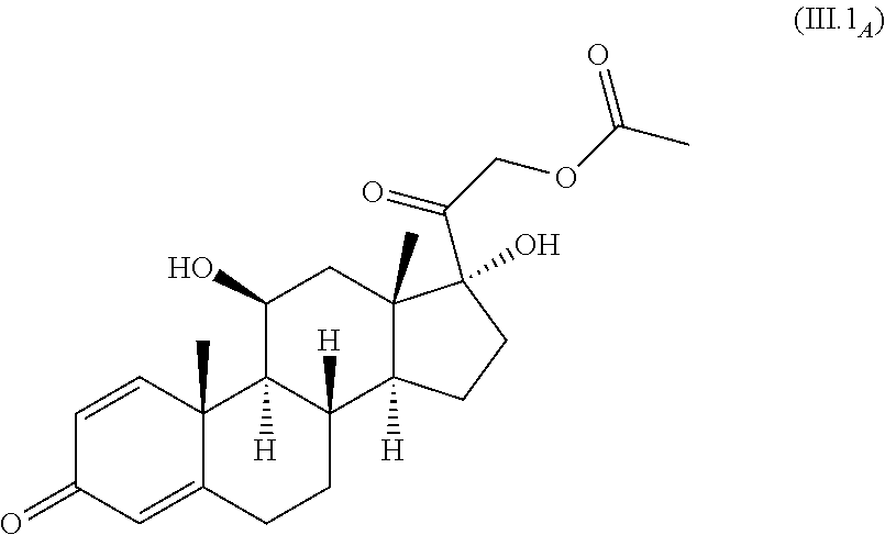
C1=CC2(C)C(=CC1=O)CCC1([H])C2([H])C(O)CC2(C)C1([H])CCC2(O)C(COC(C)=O)=O
